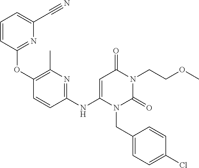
C1(OC2=NC(C#N)=CC=C2)=C(C)N=C(NC2=CC(=O)N(CCOC)C(=O)N2CC2=CC=C(Cl)C=C2)C=C1
